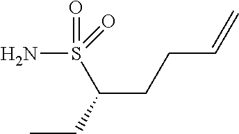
NS(C(CC)CCC=C)(=O)=O
